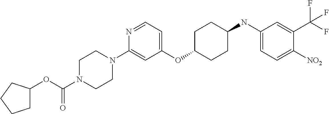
C1(OC2CCC(NC3=CC=C([NO2])C(C(F)(F)F)=C3)CC2)=CC=NC(N2CCN(C(OC3CCCC3)=O)CC2)=C1
